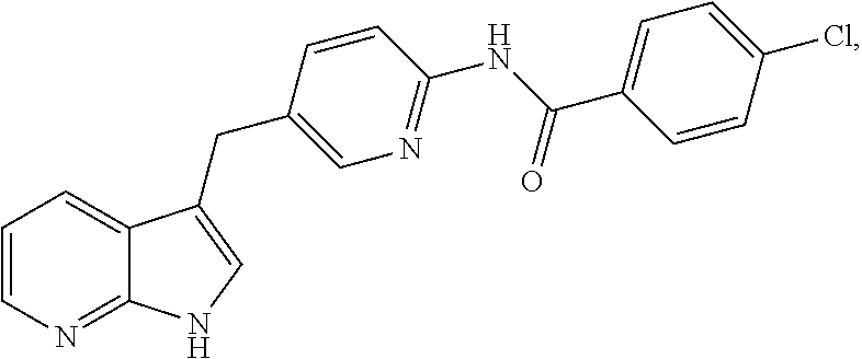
C1=CN=C2C(=C1)C(CC1=CN=C(NC(C3=CC=C(Cl)C=C3)=O)C=C1)=CN2
